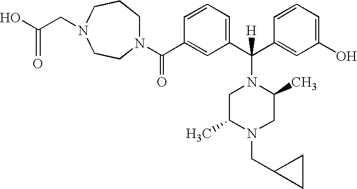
N1(C(C2=CC(C(C3=CC(O)=CC=C3)(N3CC(C)N(CC4CC4)CC3C)[H])=CC=C2)=O)CCCN(CC(O)=O)CC1
